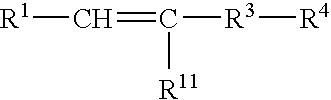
[R1]C=C([R3][R4])[R11]
